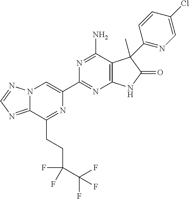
C12=NC=NN1C=C(C1=NC3=C(C(N)=N1)C(C)(C1=NC=C(Cl)C=C1)C(=O)N3)N=C2CCC(F)(C(F)(F)F)F
